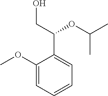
C1(OC)=CC=CC=C1C(CO)OC(C)C
